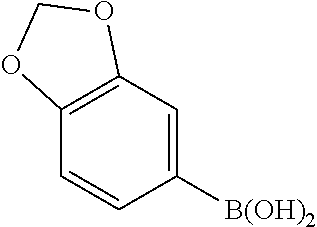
C1([B(OH)2])=CC2=C(C=C1)OCO2
